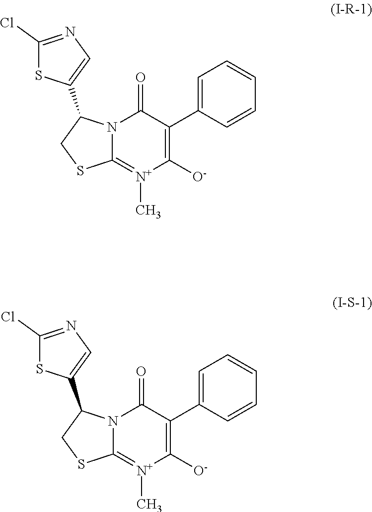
ClC1=NC=C(C2CSC3=[N+](C)C([O-])=C(C4=CC=CC=C4)C(=O)N23)S1.ClC1=NC=C(C2CSC3=[N+](C)C([O-])=C(C4=CC=CC=C4)C(=O)N23)S1
